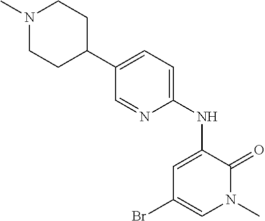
BrC1=CN(C)C(=O)C(NC2=CC=C(C3CCN(C)CC3)C=N2)=C1
